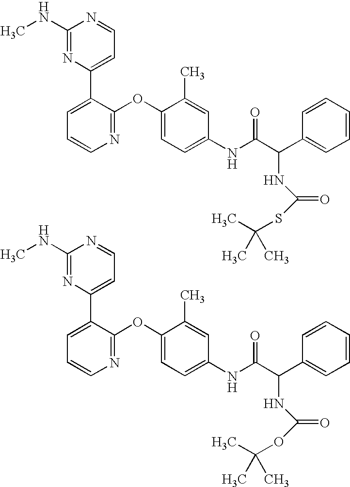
C1(NC)=NC(C2=CC=CN=C2OC2=CC=C(NC(C(C3=CC=CC=C3)NC(SC(C)(C)C)=O)=O)C=C2C)=CC=N1.C1(NC)=NC(C2=CC=CN=C2OC2=CC=C(NC(C(C3=CC=CC=C3)NC(OC(C)(C)C)=O)=O)C=C2C)=CC=N1
